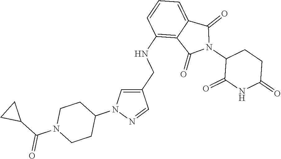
C1(NCC2=CN(C3CCN(C(C4CC4)=O)CC3)N=C2)=C2C(=CC=C1)C(=O)N(C1C(=O)NC(=O)CC1)C2=O
